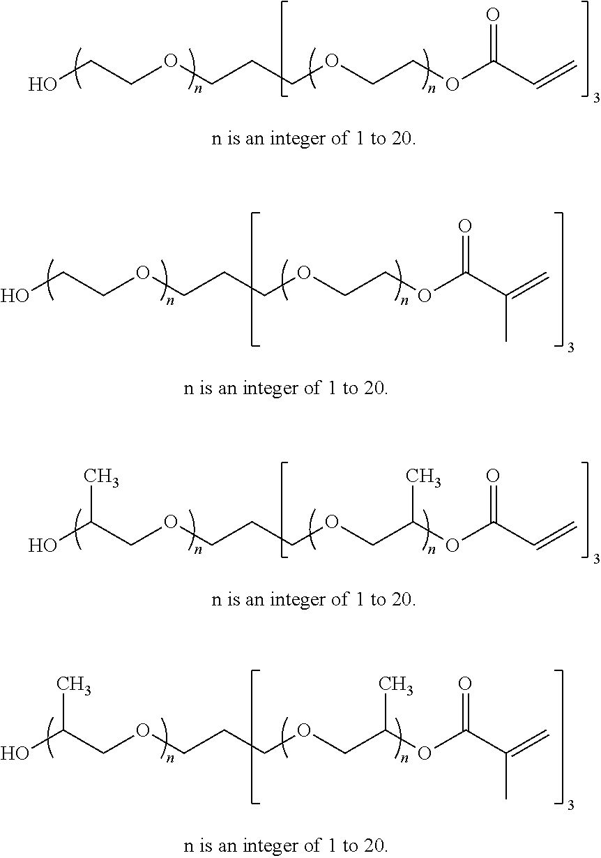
OCCOCCCOCCOC(C=C)=O.OCCOCCCOCCOC(C(=C)C)=O.OC(COCCCOCC(OC(C=C)=O)C)C.OC(COCCCOCC(OC(C(=C)C)=O)C)C
